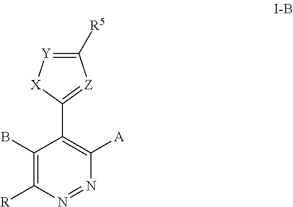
C1(B)=C([R])N=NC([A])=C1C1=[Z]C([R5])=[Y][X]1
